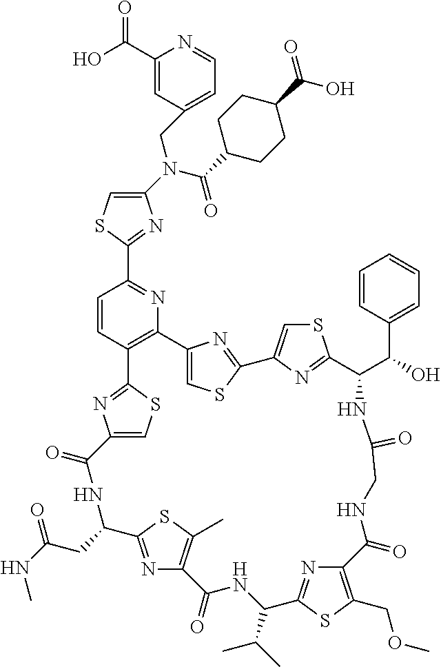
C1(N(CC2=CC=NC(C(O)=O)=C2)C(=O)C2CCC(C(O)=O)CC2)=CSC(C2=NC3=C(C=C2)C2=NC(=CS2)C(=O)NC(CC(NC)=O)C2=NC(=C(C)S2)C(=O)NC(C(C)C)C2=NC(=C(COC)S2)C(=O)NCC(=O)NC(C(C2=CC=CC=C2)O)C2=NC(=CS2)C2=NC3=CS2)=N1
